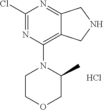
C1(Cl)=NC(N2CCOCC2C)=C2C(=N1)CNC2.Cl
